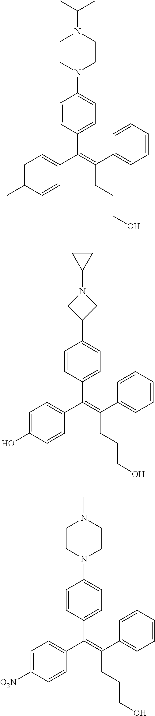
C1(C(=C(C2=CC=C(C)C=C2)C2=CC=C(N3CCN(C(C)C)CC3)C=C2)CCCO)=CC=CC=C1.C1(C(=C(C2=CC=C(O)C=C2)C2=CC=C(C3CN(C4CC4)C3)C=C2)CCCO)=CC=CC=C1.C1(C(=C(C2=CC=C([O2N])C=C2)C2=CC=C(N3CCN(C)CC3)C=C2)CCCO)=CC=CC=C1
